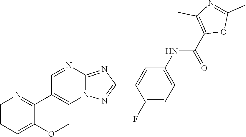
C1(F)=CC=C(NC(C2=C(C)N=C(C)O2)=O)C=C1C1=NN2C(=N1)N=CC(C1=NC=CC=C1OC)=C2
